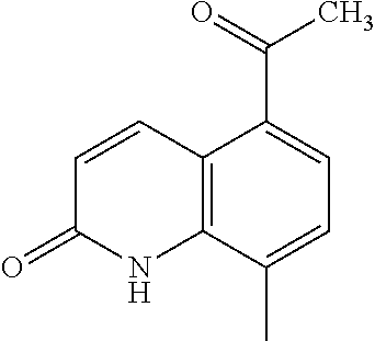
C1=CC(=O)NC2=C1C(C(=O)C)=CC=C2C
